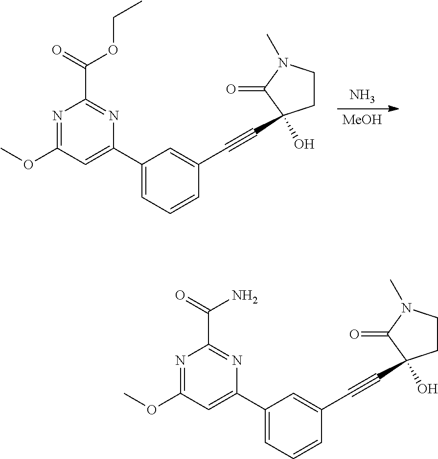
N.[MeOH].C1(C2=CC(OC)=NC(C(=O)OCC)=N2)=CC=CC(C#CC2(O)CCN(C)C2=O)=C1.C1(C2=CC(OC)=NC(C(=O)N)=N2)=CC=CC(C#CC2(O)CCN(C)C2=O)=C1
